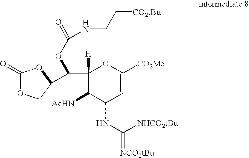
C1([H])(C(C2COC(=O)O2)OC(=O)NCC[CO2tBu])C([AcHN])C(NC([NHCO2tBu])=[NCO2tBu])C=C([CO2Me])O1
